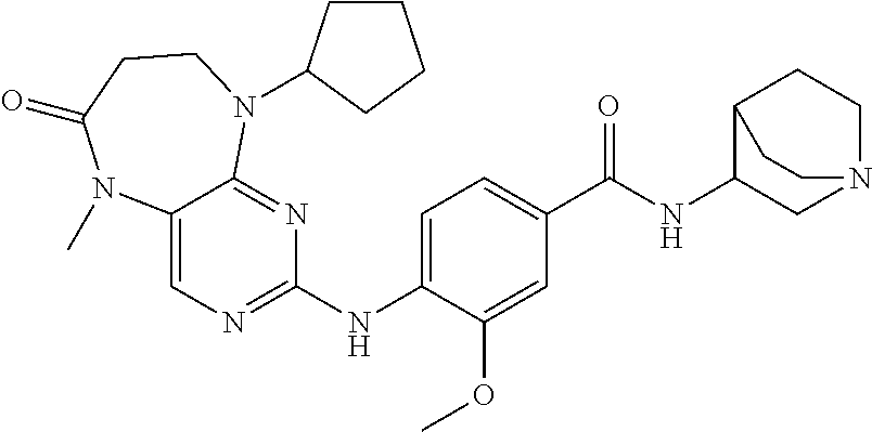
C1(NC2=NC=C3C(=N2)N(C2CCCC2)CCC(=O)N3C)=CC=C(C(NC2CN3CCC2CC3)=O)C=C1OC
